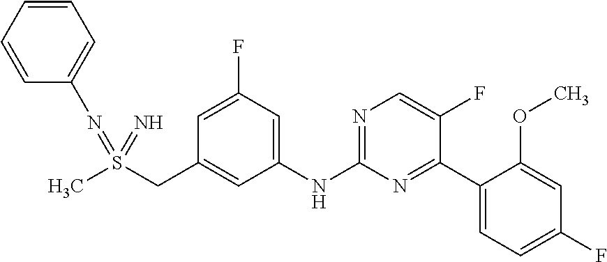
C1=CC=CC=C1N=S(=N)(C)CC1=CC(NC2=NC=C(F)C(C3=CC=C(F)C=C3OC)=N2)=CC(F)=C1
